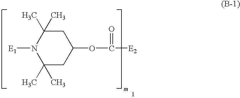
C1(C)(C)CC(OC(=O)[E2])CC(C)(C)N1[E1]
